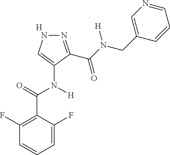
[H].C1=C(F)C(C(=O)N(C2=CNN=C2C(N(CC2=CN=CC=C2)[H])=O)[H])=C(F)C=C1
